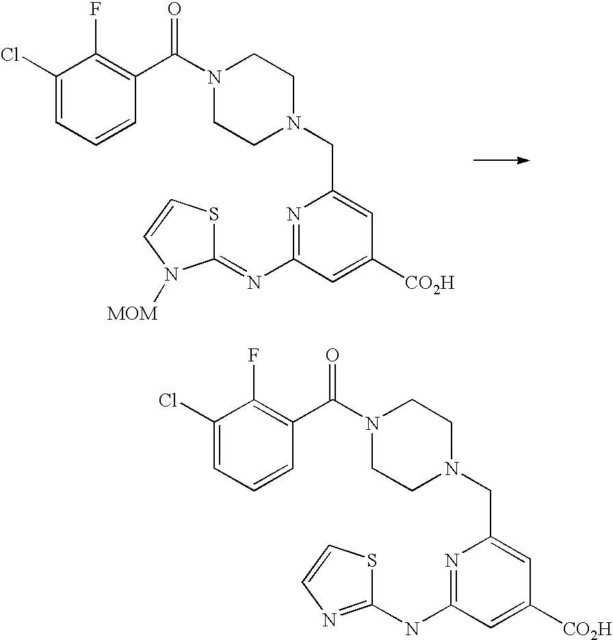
N1=C(N=C2SC=CN2[MOM])C=C([CO2H])C=C1CN1CCN(C(C2=C(F)C(Cl)=CC=C2)=O)CC1.N1=C(NC2=NC=CS2)C=C([CO2H])C=C1CN1CCN(C(C2=C(F)C(Cl)=CC=C2)=O)CC1
